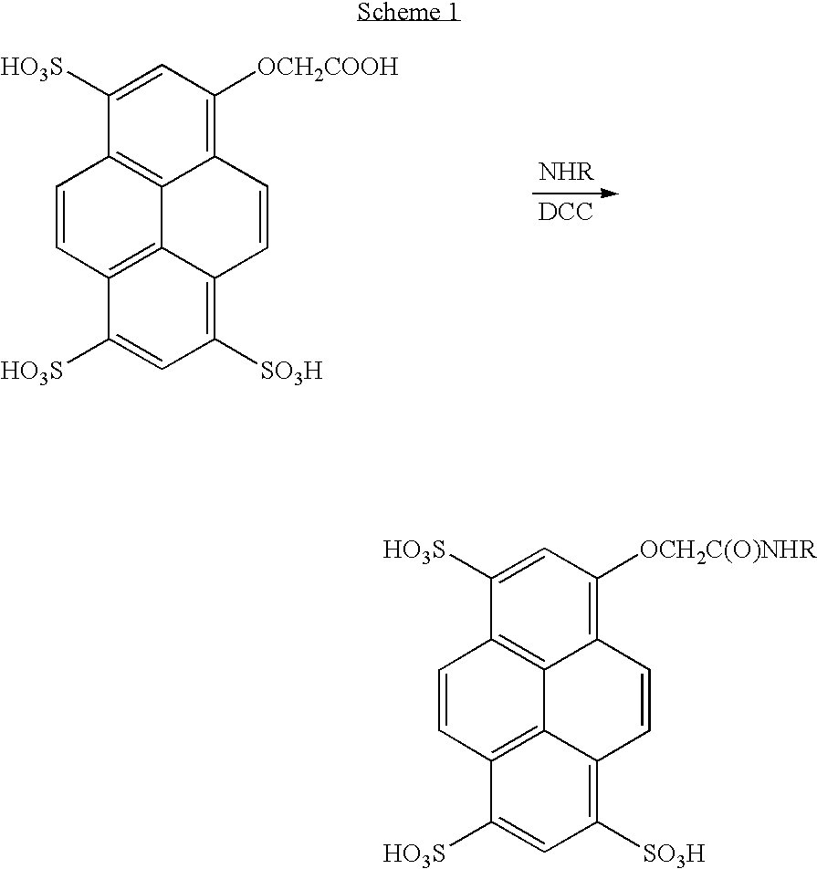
[DCC].C1=CC2=C3C4=C1C([HO3S])=CC([OCH2COOH])=C4C=CC3=C([SO3H])C=C2[HO3S].C1=CC2=C3C4=C1C([HO3S])=CC([OCH2C(O)NHR])=C4C=CC3=C([SO3H])C=C2[HO3S]
